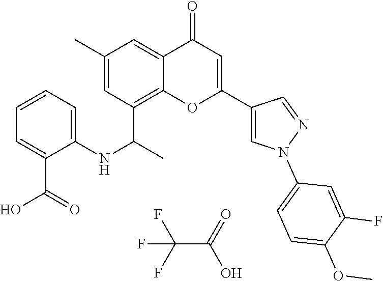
FC(F)(F)C(=O)O.C12=C(C(C)NC3=CC=CC=C3C(O)=O)C=C(C)C=C1C(=O)C=C(C1=CN(C3=CC=C(OC)C(F)=C3)N=C1)O2
